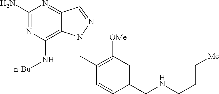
C1(N)=NC(N[n-Bu])=C2C(=N1)C=NN2CC1=C([OMe])C=C(CNCCC[Me])C=C1
